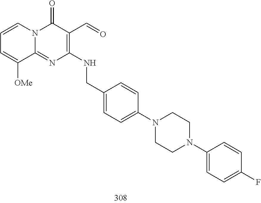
C1=CC=C([OMe])C2=NC(NCC3=CC=C(N4CCN(C5=CC=C(F)C=C5)CC4)C=C3)=C(C=O)C(=O)N12
